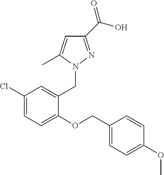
C1(C(O)=O)=NN(CC2=CC(Cl)=CC=C2OCC2=CC=C(OC)C=C2)C(C)=C1
